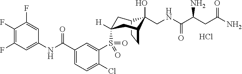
C12CCC(CC(S(C3=CC(C(NC4=CC(F)=C(F)C(F)=C4)=O)=CC=C3Cl)(=O)=O)([H])C1)C2(O)CNC(C(CC(N)=O)N)=O.Cl
